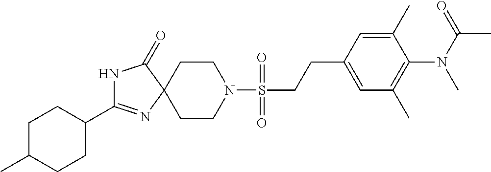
N1C(C2CCC(C)CC2)=NC2(C1=O)CCN(S(CCC1=CC(C)=C(N(C)C(=O)C)C(C)=C1)(=O)=O)CC2
